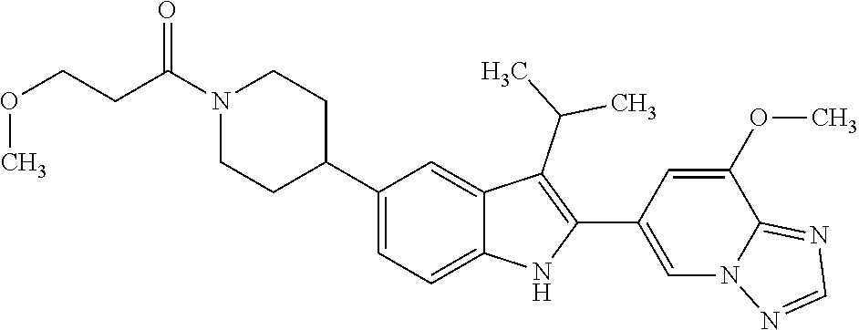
N1(C(CCOC)=O)CCC(C2=CC=C3C(=C2)C(C(C)C)=C(C2=CN4C(=NC=N4)C(OC)=C2)N3)CC1
